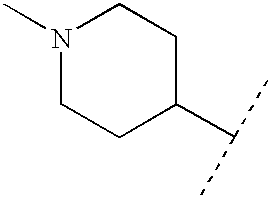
N1(C)CCC(C(C)C)CC1
